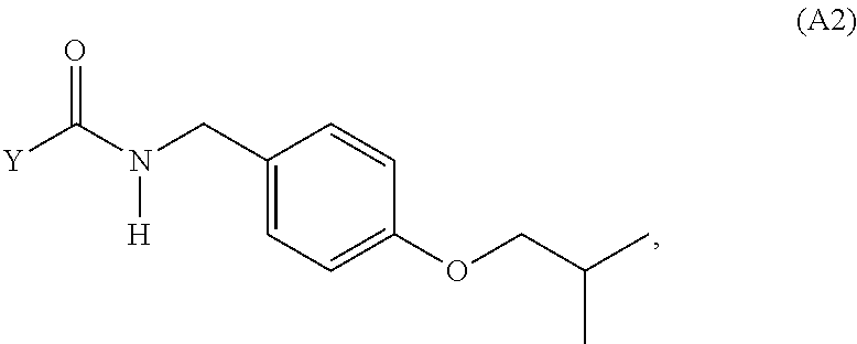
C1(CN(C([Y])=O)[H])=CC=C(OCC(C)C)C=C1
